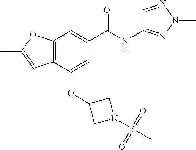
C12=C(C(OC3CN(S(C)(=O)=O)C3)=CC(C(NC3=NN(C)N=C3)=O)=C1)C=C(C)O2
